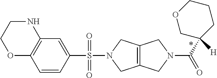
C1=CC(S(=O)(N2CC3=C(C2)CN(C(C2([H])CCCOC2)=O)C3)=O)=CC2=C1OCCN2
